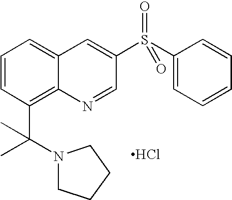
C1=CC(C(C)(N2CCCC2)C)=C2C(=C1)C=C(S(C1=CC=CC=C1)(=O)=O)C=N2.Cl
